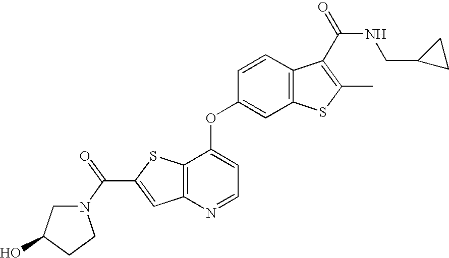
C1=CC2=C(C=C1OC1=CC=NC3=C1SC(C(=O)N1CC(O)CC1)=C3)SC(C)=C2C(NCC1CC1)=O
